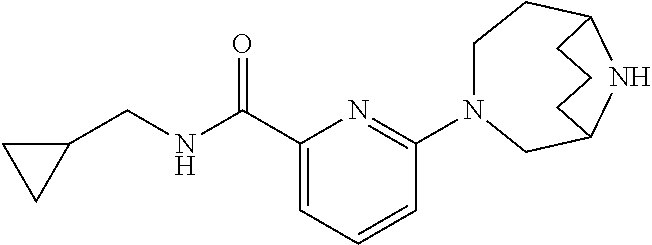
C1(C(NCC2CC2)=O)=CC=CC(N2CCC3NC(C2)CCC3)=N1
